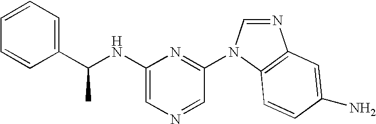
C1(NC(C2=CC=CC=C2)C)=CN=CC(N2C=NC3=C2C=CC(N)=C3)=N1
